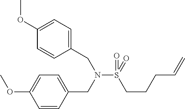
S(CCCC=C)(=O)(=O)N(CC1=CC=C(OC)C=C1)CC1=CC=C(OC)C=C1
